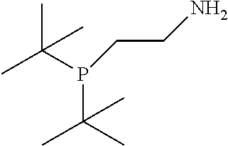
CC(C)(P(CCN)C(C)(C)C)C
